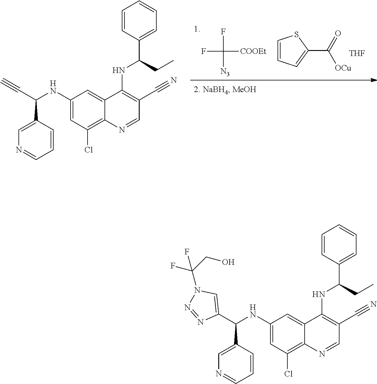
FC([COOEt])(F)[N3].C1=CC=C(C([OCu])=O)S1.[THF].C1(NC(C#C)C2=CN=CC=C2)=CC(Cl)=C2C(=C1)C(NC(C1=CC=CC=C1)CC)=C(C#N)C=N2.C1=C(C(NC2=CC(Cl)=C3C(=C2)C(NC(C2=CC=CC=C2)CC)=C(C#N)C=N3)C2=CN=CC=C2)N=NN1C(CO)(F)F
